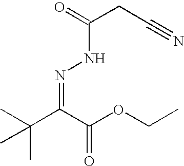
CC(C(C(OCC)=O)=NNC(CC#N)=O)(C)C
